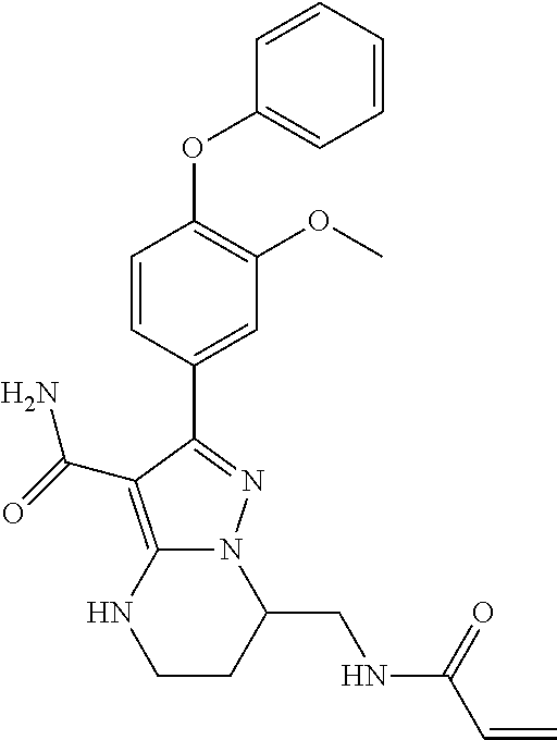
C(C1N2C(=C(C(=O)N)C(C3=CC(OC)=C(OC4=CC=CC=C4)C=C3)=N2)NCC1)NC(C=C)=O
